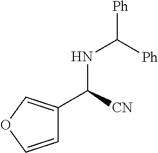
N(C([Ph])[Ph])C(C1=COC=C1)[CN]
